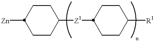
[Zn]C1CCC([Z1]C2CCC([R1])CC2)CC1
